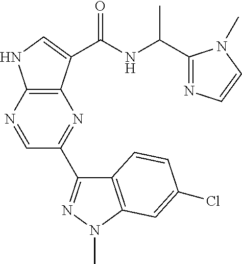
C12=C(N=CC(C3=NN(C)C4=C3C=CC(Cl)=C4)=N1)NC=C2C(=O)NC(C)C1=NC=CN1C
